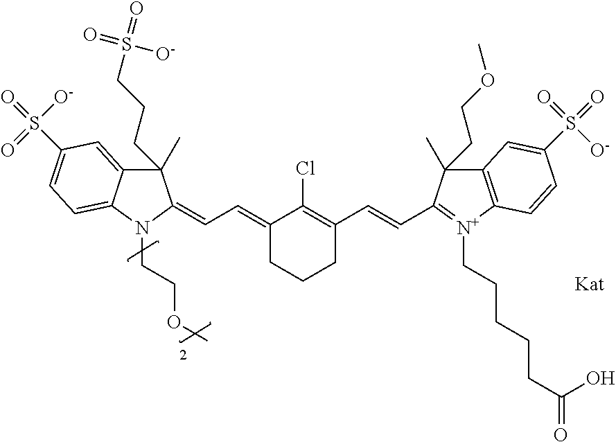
C1(C)(CCCS(=O)(=O)[O-])C2=CC(S(=O)(=O)[O-])=CC=C2N(CCOC)C1=CC=C1C(Cl)=C(C=CC2=[N+](CCCCCC(=O)O)C3=C(C2(C)CCOC)C=C(S(=O)(=O)[O-])C=C3)CCC1
